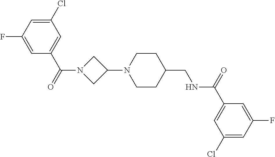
C1(N2CCC(CNC(C3=CC(Cl)=CC(F)=C3)=O)CC2)CN(C(C2=CC(Cl)=CC(F)=C2)=O)C1
